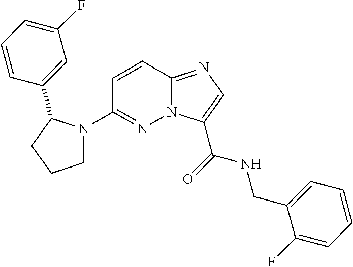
N12C(=NC=C1C(=O)NCC1=CC=CC=C1F)C=CC(N1CCCC1C1=CC(F)=CC=C1)=N2
